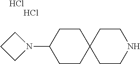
N1(C2CCC3(CC2)CCNCC3)CCC1.Cl.Cl
